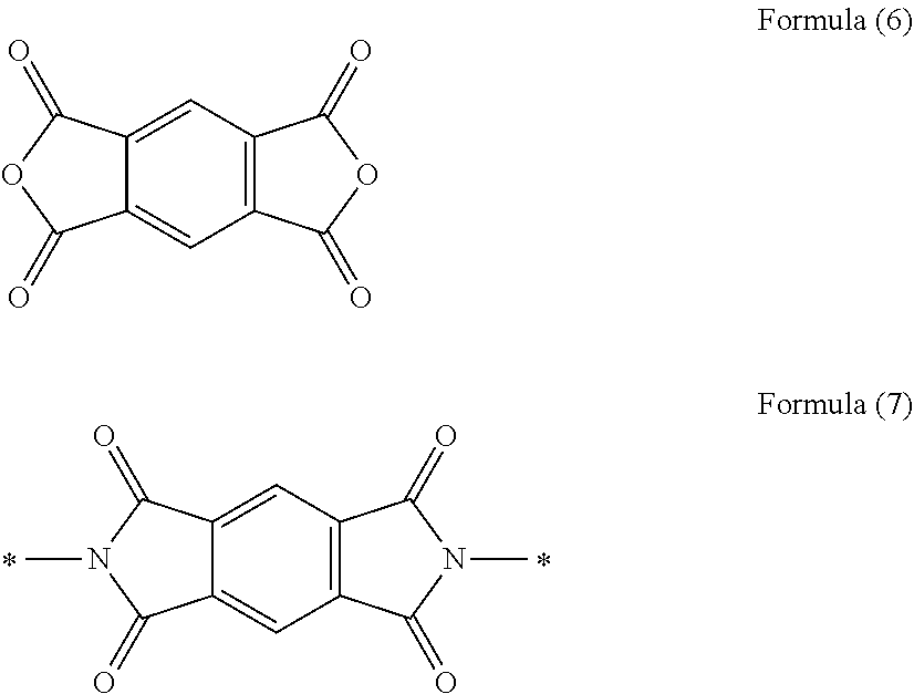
C12=C(C=C3C(=C1)C(=O)N(C)C3=O)C(=O)N(C)C2=O.*.*.C12=C(C=C3C(=C1)C(=O)OC3=O)C(=O)OC2=O
